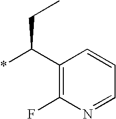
C1(C(*)CC)=C(F)N=CC=C1
